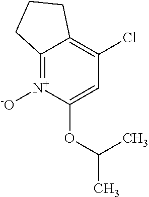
C12=[N+]([-O])C(OC(C)C)=CC(Cl)=C1CCC2
